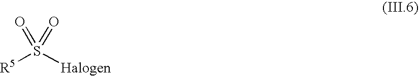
[R5]S([Halogen])(=O)=O
